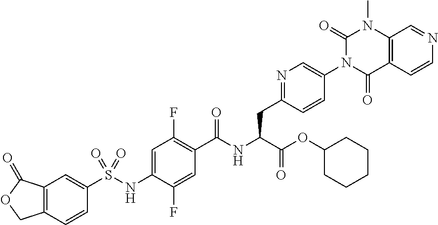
C12=C(C=CN=C1)C(=O)N(C1=CN=C(CC(C(=O)OC3CCCCC3)NC(=O)C3=C(F)C=C(NS(C4=CC5=C(C=C4)COC5=O)(=O)=O)C(F)=C3)C=C1)C(=O)N2C
